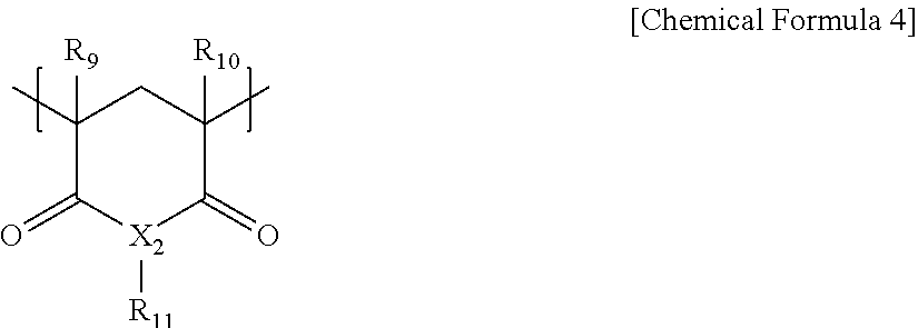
C1([R9])(C)C(=O)[X2]([R11])C(=O)C([R10])(C)C1
